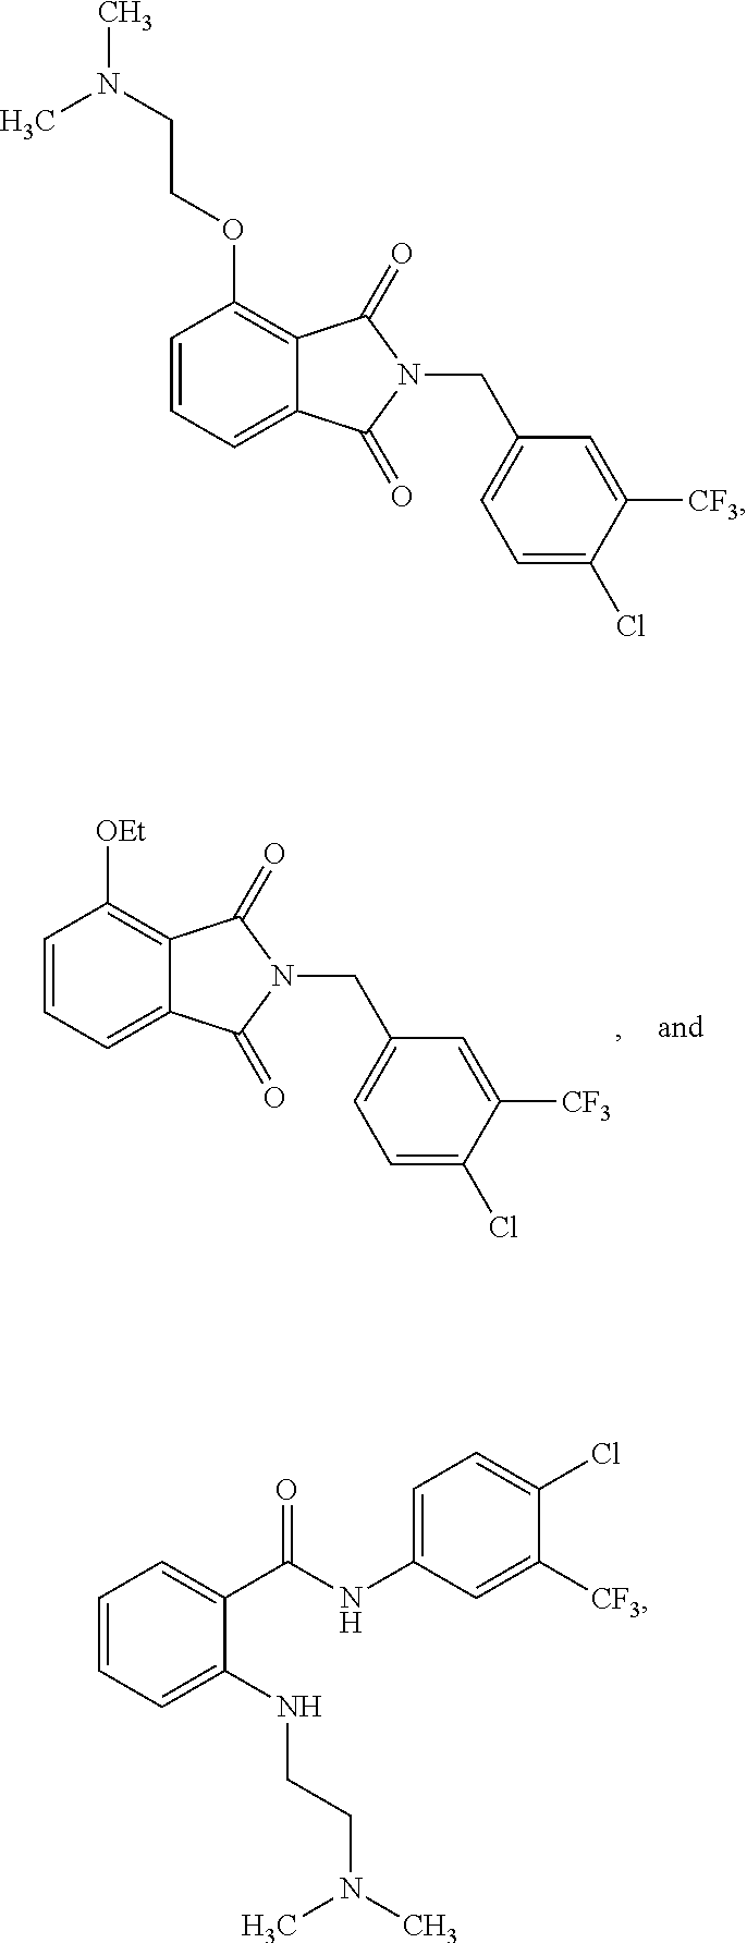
C1=CC=C2C(=C1[OEt])C(=O)N(CC1=CC=C(Cl)C([CF3])=C1)C2=O.C1=CC=C2C(=C1OCCN(C)C)C(=O)N(CC1=CC=C(Cl)C([CF3])=C1)C2=O.C1=CC=C(NCCN(C)C)C(C(NC2=CC=C(Cl)C([CF3])=C2)=O)=C1
